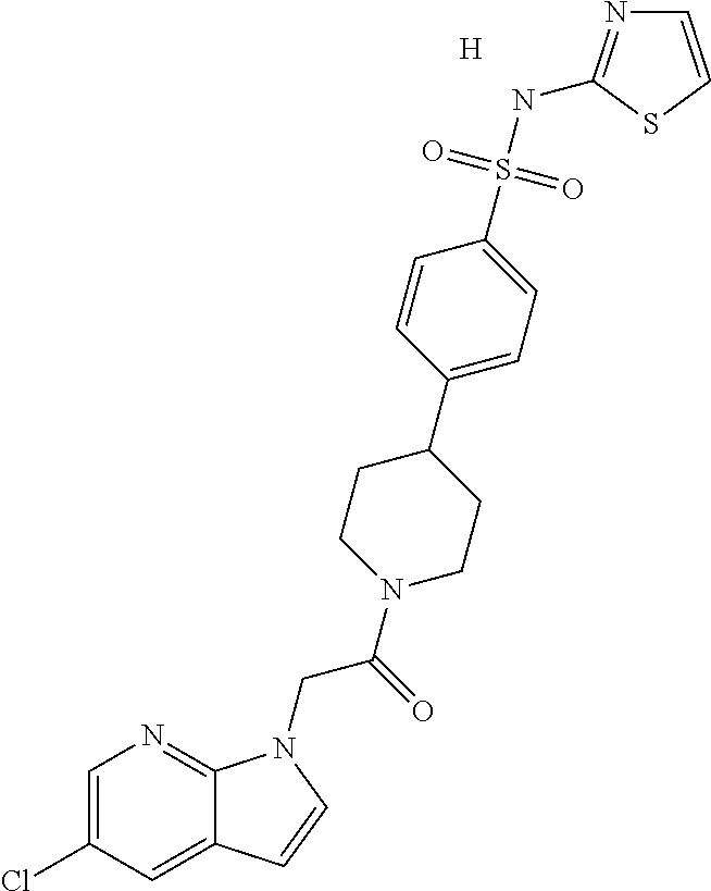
[H].C1=C(Cl)C=C2C(=N1)N(CC(=O)N1CCC(C3=CC=C(S(NC4=NC=CS4)(=O)=O)C=C3)CC1)C=C2
